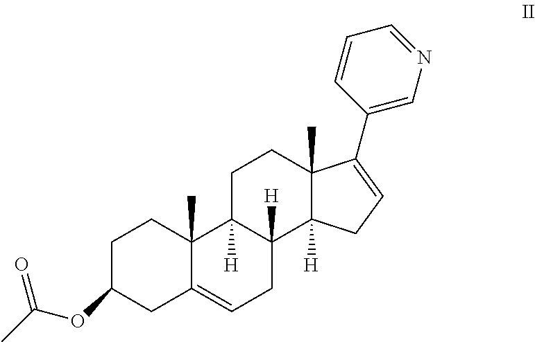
C1C(OC(=O)C)CC2=CCC3([H])C([H])(C2(C)C1)CCC1(C)C3([H])CC=C1C1=CN=CC=C1
